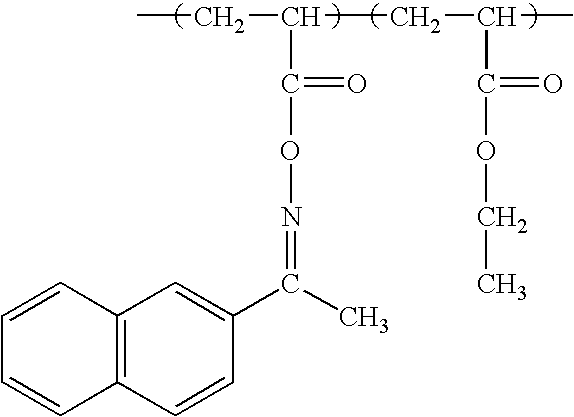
CCC(CC(C)C(=O)OCC)C(ON=C(C)C1=CC2=C(C=C1)C=CC=C2)=O
